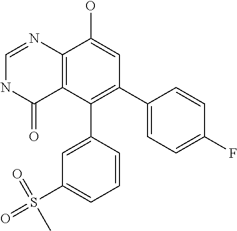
C12=C(C(C3=CC(S(=O)(=O)C)=CC=C3)=C(C3=CC=C(F)C=C3)C=C1O)C(=O)NC=N2
